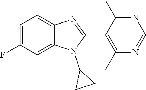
C1=C(F)C=C2C(=C1)N=C(C1=C(C)N=CN=C1C)N2C1CC1
